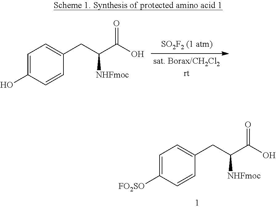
C1=C([FO2SO])C=CC(CC(C(O)=O)[NHFmoc])=C1.C1=C(O)C=CC(CC(C(O)=O)[NHFmoc])=C1
